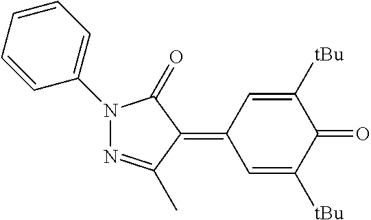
N1(C2=CC=CC=C2)N=C(C)C(=C2C=C([tBu])C(=O)C([tBu])=C2)C1=O
